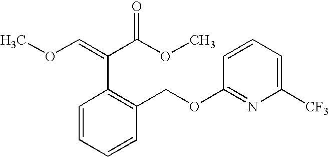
C1=CC=C([CF3])N=C1OCC1=C(C(C(OC)=O)=COC)C=CC=C1
